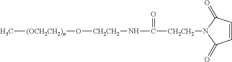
C[(OCH2CH2)n]O[CH2CH2]NC(=O)[CH2CH2]N1C(=O)C=CC1=O
